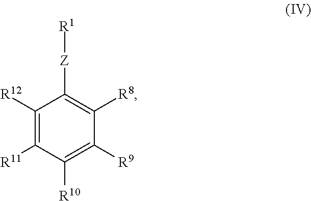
C1([R12])=C([R11])C([R10])=C([R9])C([R8])=C1[Z][R1]
